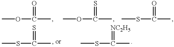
COC(C)=O.COC(C)=S.CSC(C)=O.CSC(C)=S.CSC(C)=[NC2H5]
